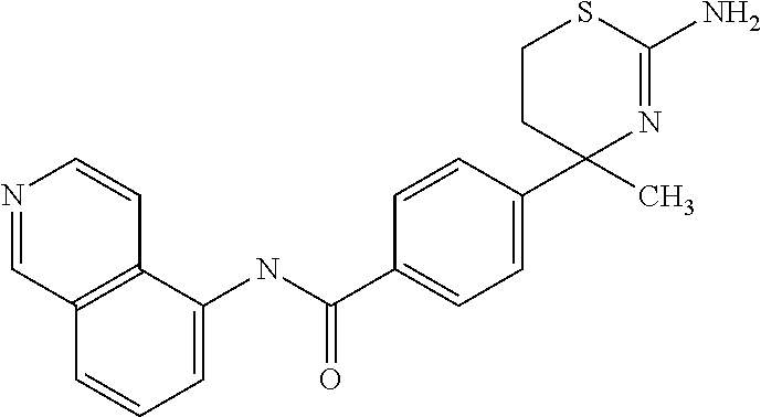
C1CC(C2=CC=C(C(NC3=CC=CC4=C3C=CN=C4)=O)C=C2)(C)N=C(N)S1
